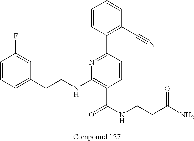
C1=CC(F)=CC(CCNC2=C(C(NCCC(N)=O)=O)C=CC(C3=C(C#N)C=CC=C3)=N2)=C1
